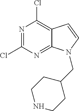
N1=C(Cl)N=C2C(=C1Cl)C=CN2CC1CCNCC1
